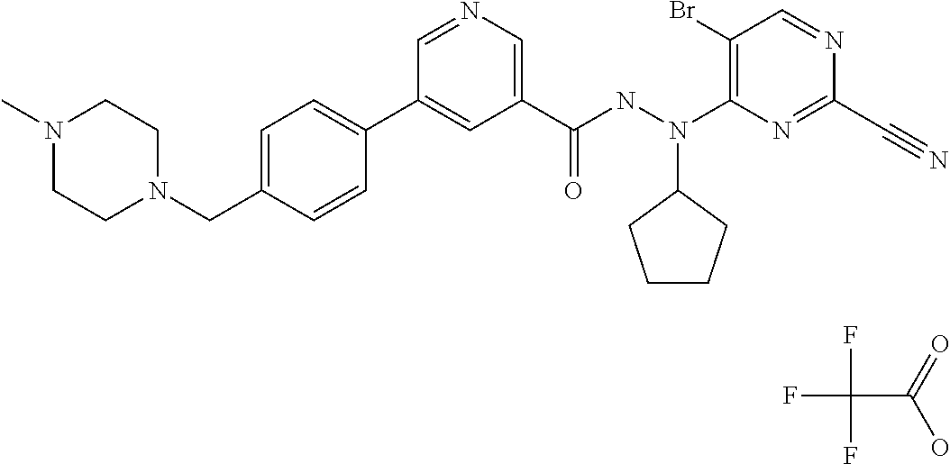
C1=NC=C(C(NN(C2=C(Br)C=NC(C#N)=N2)C2CCCC2)=O)C=C1C1=CC=C(CN2CCN(C)CC2)C=C1.FC(F)(F)C(=O)O
